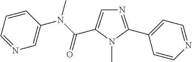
N1=C(C2=CC=NC=C2)N(C)C(C(N(C)C2=CN=CC=C2)=O)=C1
